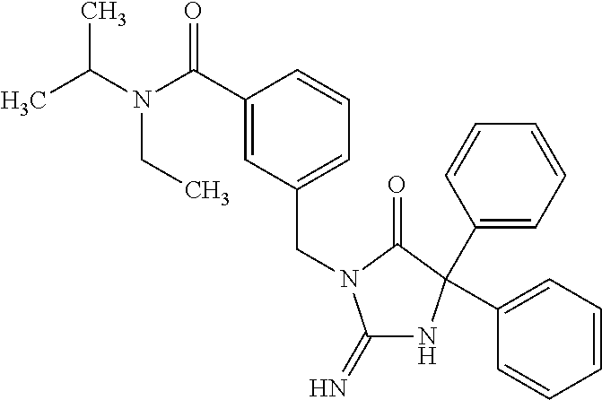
C1(=N)NC(C2=CC=CC=C2)(C2=CC=CC=C2)C(=O)N1CC1=CC=CC(C(N(C(C)C)CC)=O)=C1
